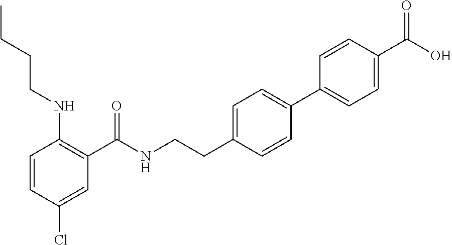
C1=CC(Cl)=CC(C(NCCC2=CC=C(C3=CC=C(C(O)=O)C=C3)C=C2)=O)=C1NCCCC
